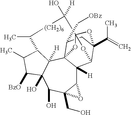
C12C3([H])C45C6([H])C(O)(C(O)C1(CO)O2)C([BzO])C(C)C6C(C)[(CH2)6]C(O)([H])C1(OC(C(=C)C)(C3O1)CC4C[OBz])O5
